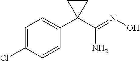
C1=C(Cl)C=CC(C2(C(=NO)N)CC2)=C1
